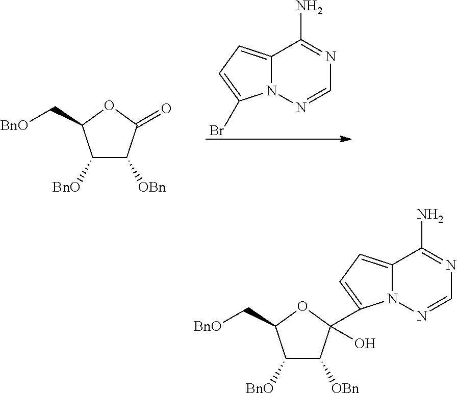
C12=CC=C(Br)N1N=CN=C2N.C1([BnO])C([OBn])C(=O)OC1C[BnO].C1([BnO])C([OBn])C(O)(C2=CC=C3N2N=CN=C3N)OC1C[BnO]
